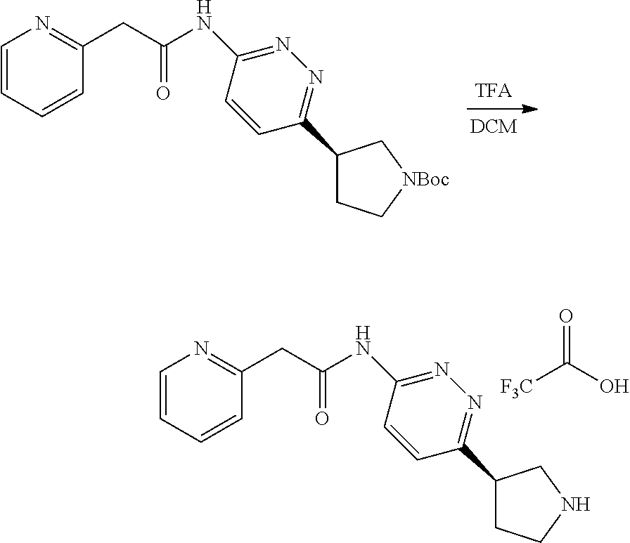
C1(C2=NN=C(NC(CC3=NC=CC=C3)=O)C=C2)CC[NBoc]C1.C1(C2=NN=C(NC(CC3=NC=CC=C3)=O)C=C2)CCNC1.OC([F3C])=O
